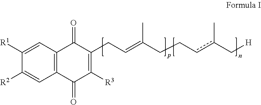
C1([R2])=CC2=C(C=C1[R1])C(=O)C(CC=C(CCcc(C[H])C)C)=C([R3])C2=O
